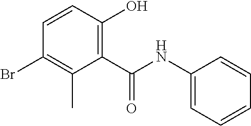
C1(C(NC2=CC=CC=C2)=O)=C(O)C=CC(Br)=C1C
